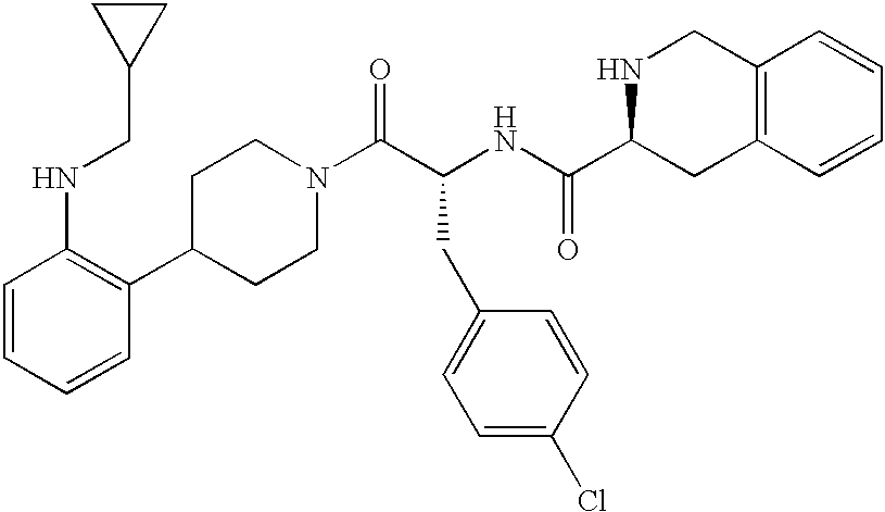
N(C1=C(C2CCN(C(C(NC(C3CC4=C(CN3)C=CC=C4)=O)CC3=CC=C(Cl)C=C3)=O)CC2)C=CC=C1)CC1CC1
